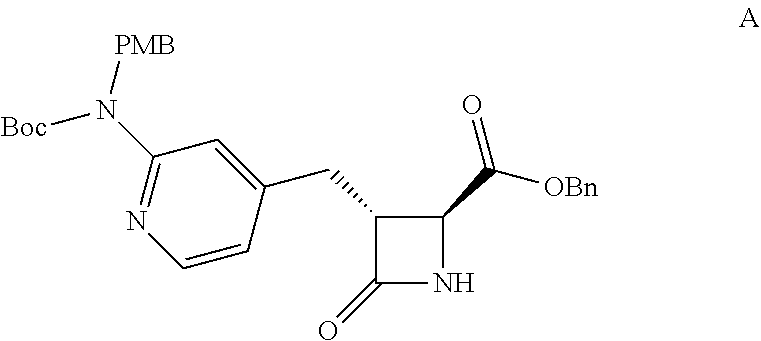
C1(CC2=CC(N([Boc])[PMB])=NC=C2)C(=O)NC1C([OBn])=O
